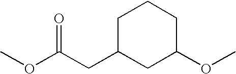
C1C(CC(OC)=O)CC(OC)CC1
